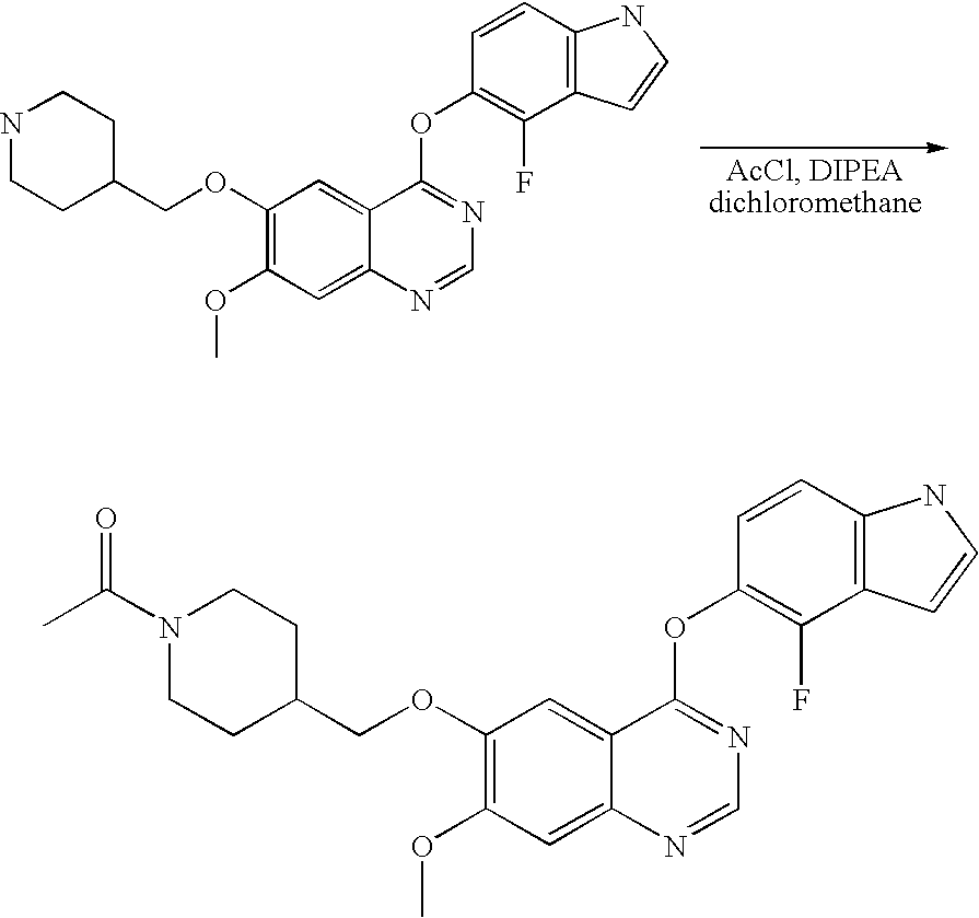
C1(OCC2CCNCC2)=C(OC)C=C2C(=C1)C(OC1=C(F)C3=C(C=C1)NC=C3)=NC=N2.C1(OCC2CCN(C(C)=O)CC2)=C(OC)C=C2C(=C1)C(OC1=C(F)C3=C(C=C1)NC=C3)=NC=N2
